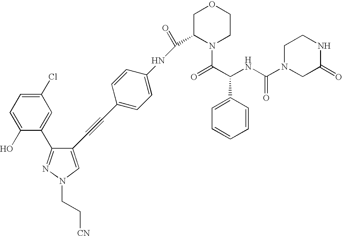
C1(O)=CC=C(Cl)C=C1C1=NN(CC[CN])C=C1C#CC1=CC=C(NC(C2N(C(C(NC(N3CC(=O)NCC3)=O)C3=CC=CC=C3)=O)CCOC2)=O)C=C1
